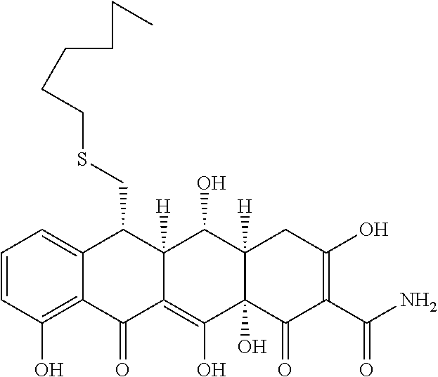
C1=CC(O)=C2C(=C1)C(CSCCCCCC)C1([H])C(=C(O)C3(O)C([H])(C1O)CC(O)=C(C(N)=O)C3=O)C2=O
